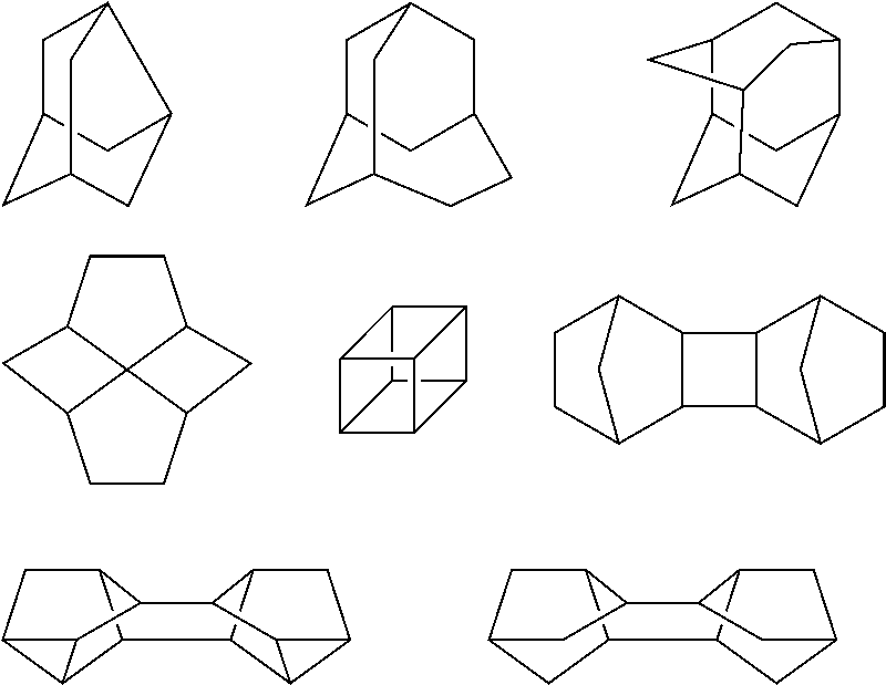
C1C2CC3CC(C1C3)C2.C1C2CC3CCC(CC1C3)C2.C12C3CC4CC(C(C1)CC4C2)C3.C12C3C4C5C(C14)C2C53.C1CC2C34C1CC3CCC4C2.C12C3CCC(C1C1C4CCC(C4)C21)C3.C1C2C3C4C1C4C2C1C2CC4C(C32)C41.C1C2C3CC1CC2C1C2CC(CC32)C1
